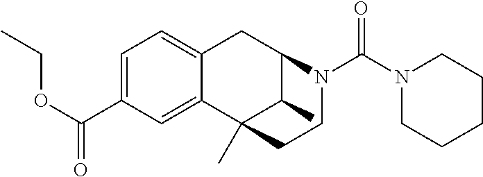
C(=O)(OCC)C1=CC=C2C(=C1)C1(C)C(C)C(C2)N(C(N2CCCCC2)=O)CC1
